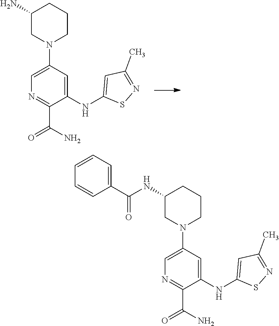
C1(N)CN(C2=CN=C(C(=O)N)C(NC3=CC(C)=NS3)=C2)CCC1.C1(NC(C2=CC=CC=C2)=O)CN(C2=CN=C(C(=O)N)C(NC3=CC(C)=NS3)=C2)CCC1
